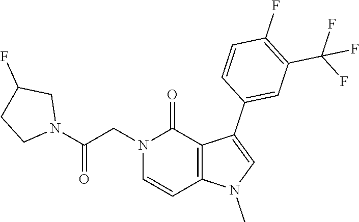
C1(F)=C(C(F)(F)F)C=C(C2=CN(C)C3=C2C(=O)N(CC(N2CC(F)CC2)=O)C=C3)C=C1
